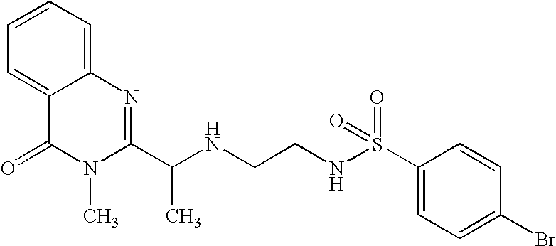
C1=C2C(=CC=C1)N=C(C(NCCNS(C1=CC=C(Br)C=C1)(=O)=O)C)N(C)C2=O
